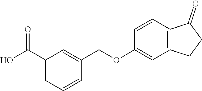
OC(C1=CC=CC(COC2=CC3=C(C=C2)C(=O)CC3)=C1)=O
